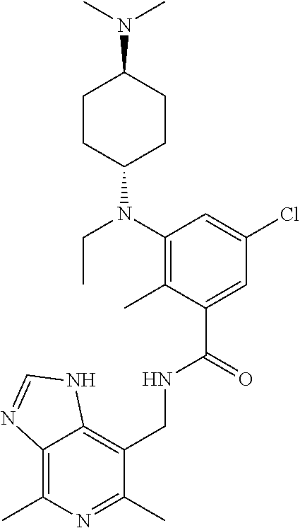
C1(CNC(C2=CC(Cl)=CC(N(C3CCC(N(C)C)CC3)CC)=C2C)=O)=C2C(=C(C)N=C1C)N=CN2
